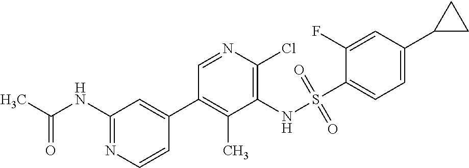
N(C1=NC=CC(C2=C(C)C(NS(C3=CC=C(C4CC4)C=C3F)(=O)=O)=C(Cl)N=C2)=C1)C(C)=O
